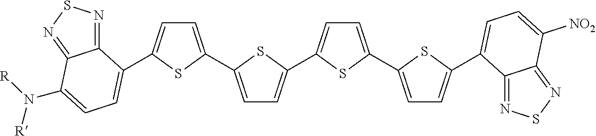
C1=C(C2=CC=C(N([R])[R])C3=NSN=C32)SC(C2=CC=C(C3=CC=C(C4=CC=C(C5=CC=C([NO2])C6=NSN=C65)S4)S3)S2)=C1
